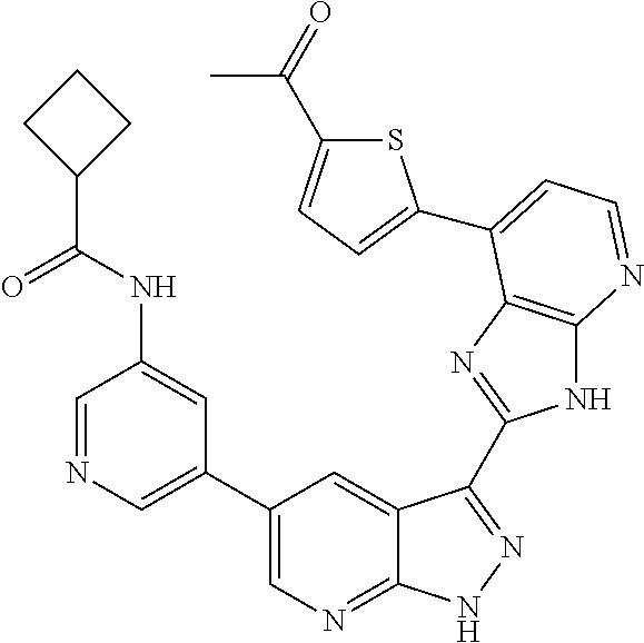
C1=NC=C(C2=CN=C3C(=C2)C(C2=NC4=C(N2)N=CC=C4C2=CC=C(C(=O)C)S2)=NN3)C=C1NC(C1CCC1)=O
